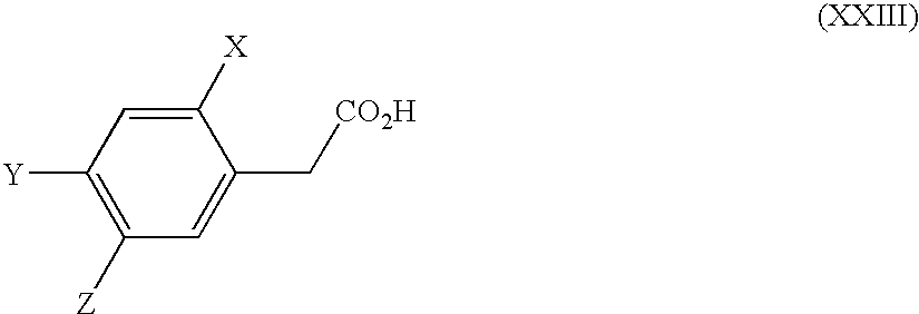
C1(C[CO2H])=CC([Z])=C([Y])C=C1[X]
